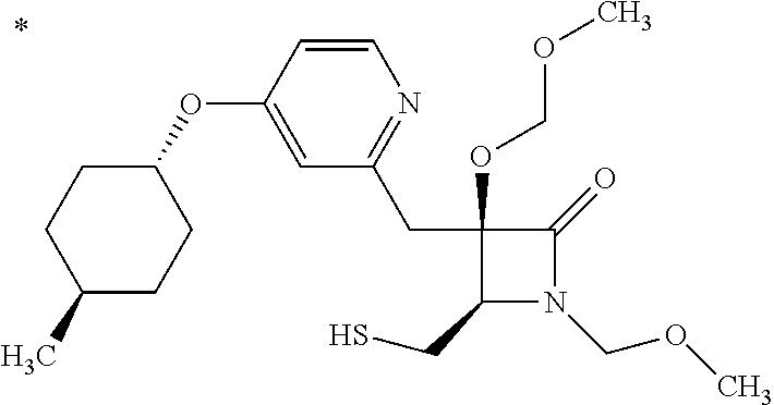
C1(CS)N(COC)C(=O)C1(CC1=NC=CC(OC2CCC(C)CC2)=C1)OCOC
